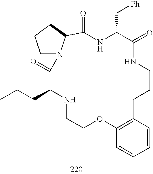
C1N2C(CC1)C(=O)NC(C[Ph])C(=O)NCCCC1=C(OCCNC(CCC)C2=O)C=CC=C1
